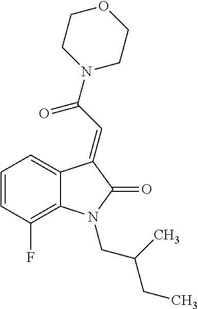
C1=C2C(=C(F)C=C1)N(CC(C)CC)C(=O)C2=CC(=O)N1CCOCC1
